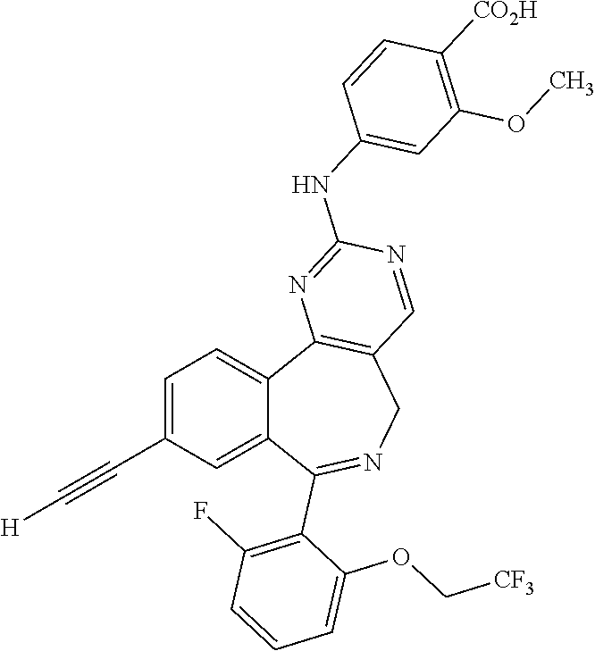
C1=C(C#C[H])C=C2C(=C1)C1=C(CN=C2C2=C(F)C=CC=C2OC[CF3])C=NC(NC2=CC(OC)=C([CO2H])C=C2)=N1
